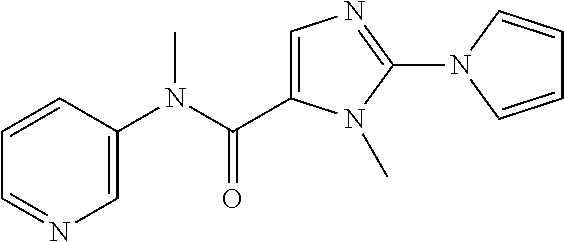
C1=CC(N(C)C(=O)C2=CN=C(N3C=CC=C3)N2C)=CN=C1
